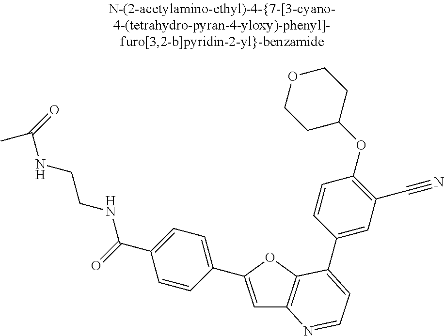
C1=C(C2=CC=C(C(=O)NCCNC(=O)C)C=C2)OC2=C1N=CC=C2C1=CC(C#N)=C(OC2CCOCC2)C=C1
